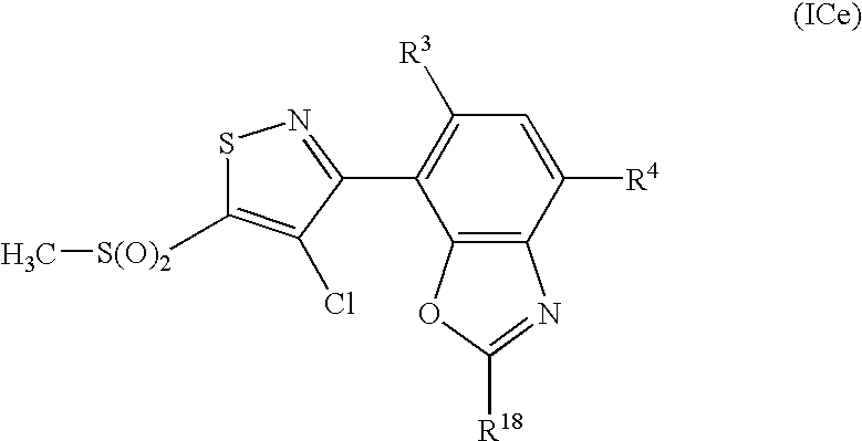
C1([R3])=C(C2=NSC([S(O)2]C)=C2Cl)C2=C(C([R4])=C1)N=C([R18])O2
